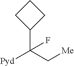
C1(C(C[Me])([Pyd])F)CCC1
